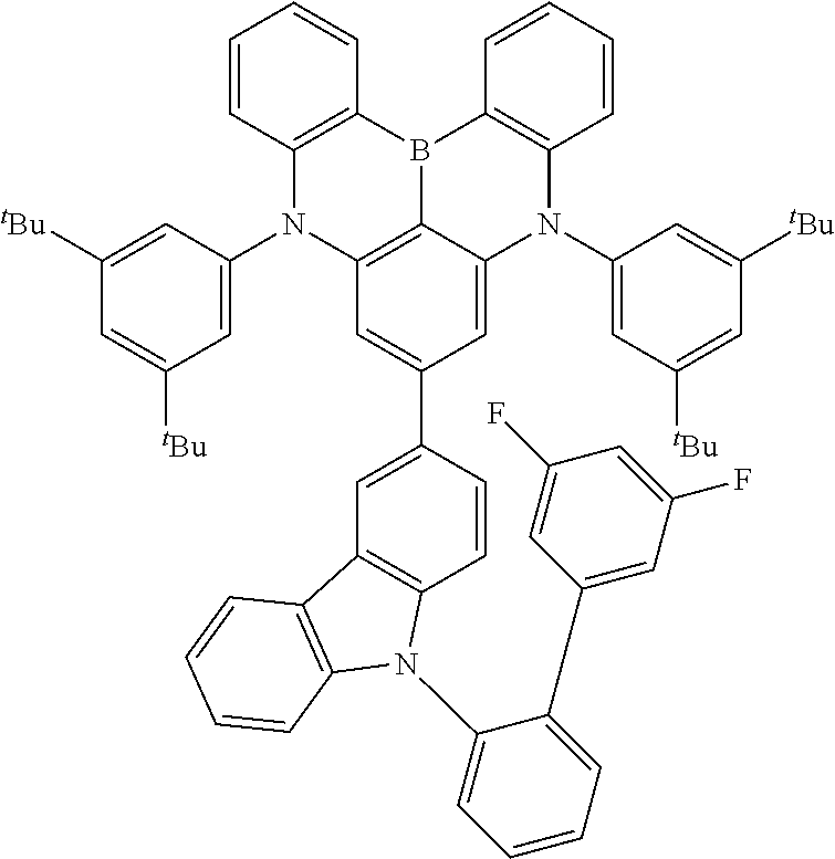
C12=C(B3C4=C(N1C1=CC([tBu])=CC([tBu])=C1)C=C(C1=CC5=C(C=C1)N(C1=CC=CC=C1C1=CC(F)=CC(F)=C1)C1=C5C=CC=C1)C=C4N(C1=CC([tBu])=CC([tBu])=C1)C1=C3C=CC=C1)C=CC=C2
